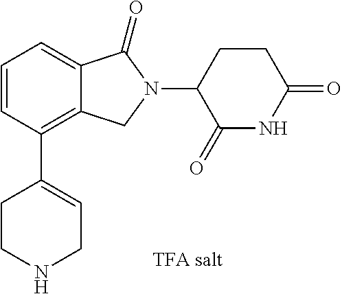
C12=C(C3=CCNCC3)C=CC=C1C(=O)N(C1C(=O)NC(=O)CC1)C2
